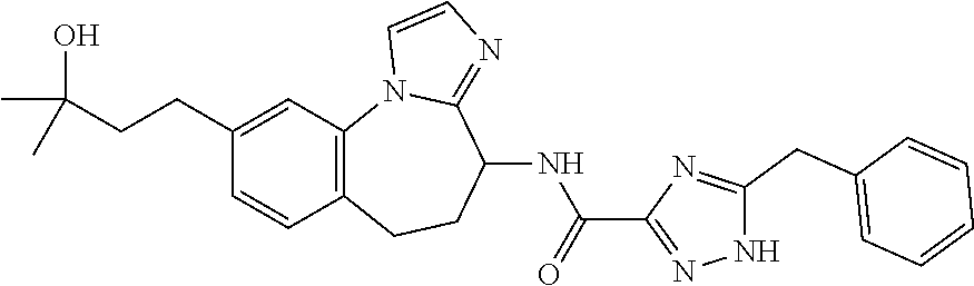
C12=C(CCC(NC(=O)C3=NNC(CC4=CC=CC=C4)=N3)C3=NC=CN13)C=CC(CCC(C)(O)C)=C2
